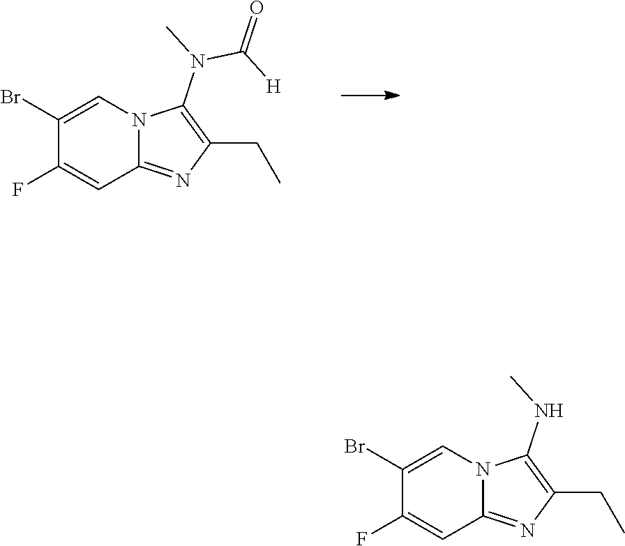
C1(F)=CC2=NC(CC)=C(N(C(=O)[H])C)N2C=C1Br.C1(F)=CC2=NC(CC)=C(NC)N2C=C1Br
